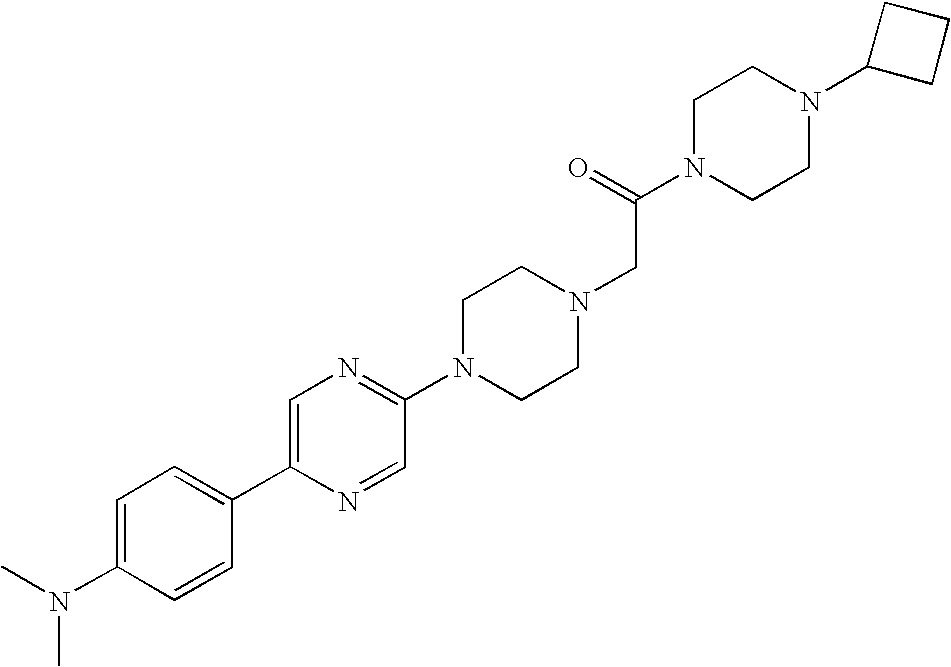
CN(C1=CC=C(C2=CN=C(N3CCN(CC(N4CCN(C5CCC5)CC4)=O)CC3)C=N2)C=C1)C
